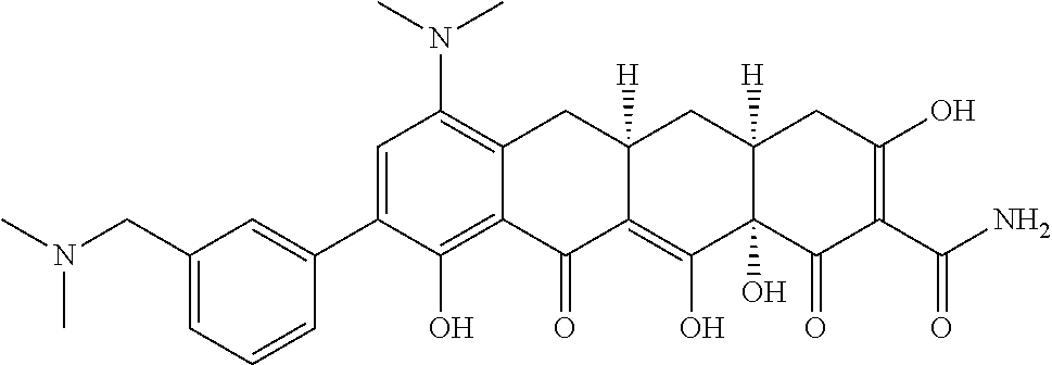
C1=C(C2=CC(CN(C)C)=CC=C2)C(O)=C2C(=C1N(C)C)CC1([H])C(=C(O)C3(O)C([H])(C1)CC(O)=C(C(N)=O)C3=O)C2=O
